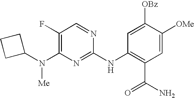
C1(N(C2=C(F)C=NC(NC3=C(C(N)=O)C=C([OMe])C([OBz])=C3)=N2)[Me])CCC1
